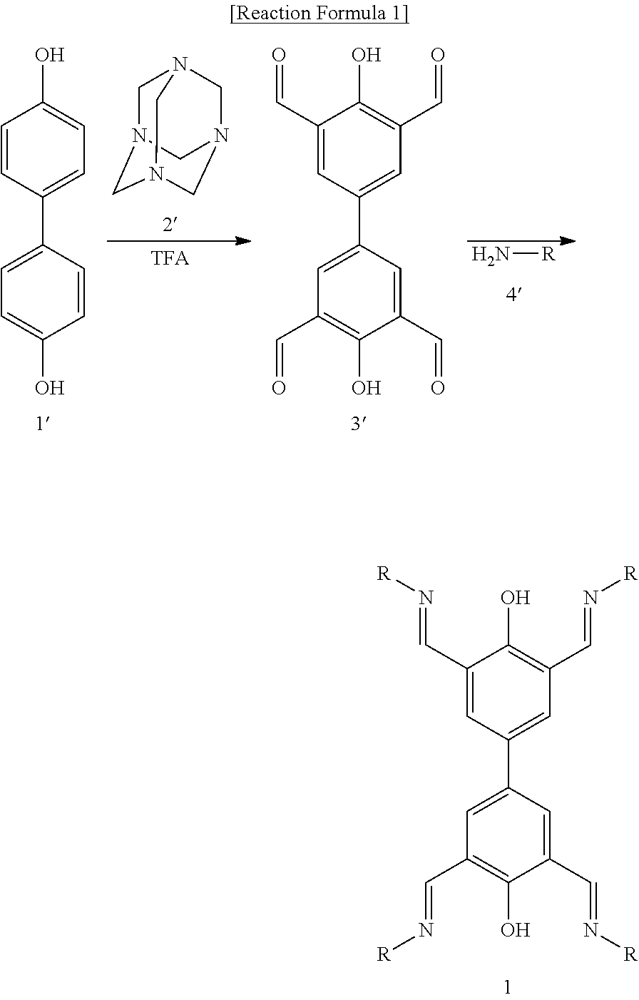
C1N2CN3CN(CN1C3)C2.C1=CC(C2=CC=C(O)C=C2)=CC=C1O.C1(C=O)=CC(C2=CC(C=O)=C(O)C(C=O)=C2)=CC(C=O)=C1O.N[R].C1(C=N[R])=CC(C2=CC(C=N[R])=C(O)C(C=N[R])=C2)=CC(C=N[R])=C1O
